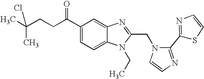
C12=CC=C(C(=O)CCC(C)(C)Cl)C=C1N=C(CN1C=CN=C1C1=NC=CS1)N2CC
